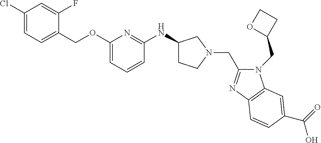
C1(Cl)=CC=C(COC2=CC=CC(NC3CCN(CC4=NC5=C(N4CC4CCO4)C=C(C(=O)O)C=C5)C3)=N2)C(F)=C1
